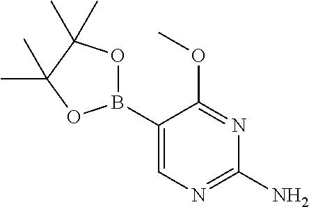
C1(B2OC(C)(C)C(C)(C)O2)=CN=C(N)N=C1OC
